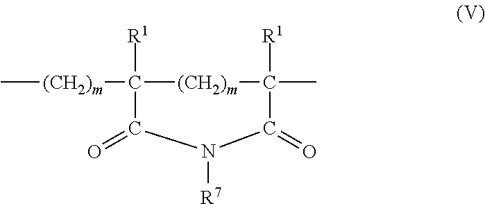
C[(CH2)m]C1([R1])C(=O)N([R7])C(=O)C(C)([R1])[(CH2)m]1
